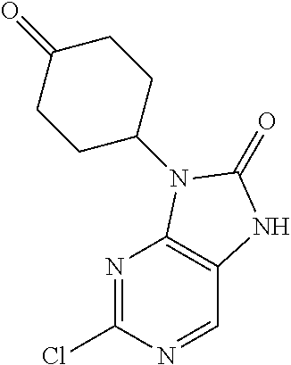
C1(Cl)=NC2=C(C=N1)NC(=O)N2C1CCC(=O)CC1
